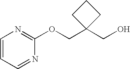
C1=CC=NC(OCC2(CO)CCC2)=N1
